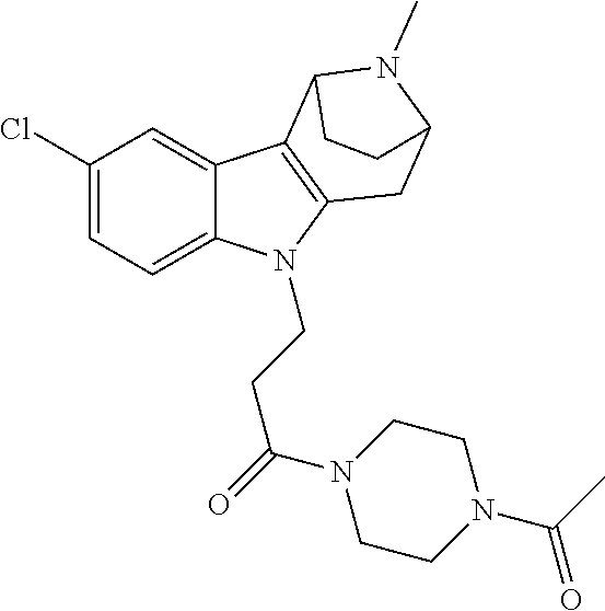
C1(Cl)=CC=C2C(=C1)C1=C(N2CCC(=O)N2CCN(C(C)=O)CC2)CC2N(C)C1CC2
